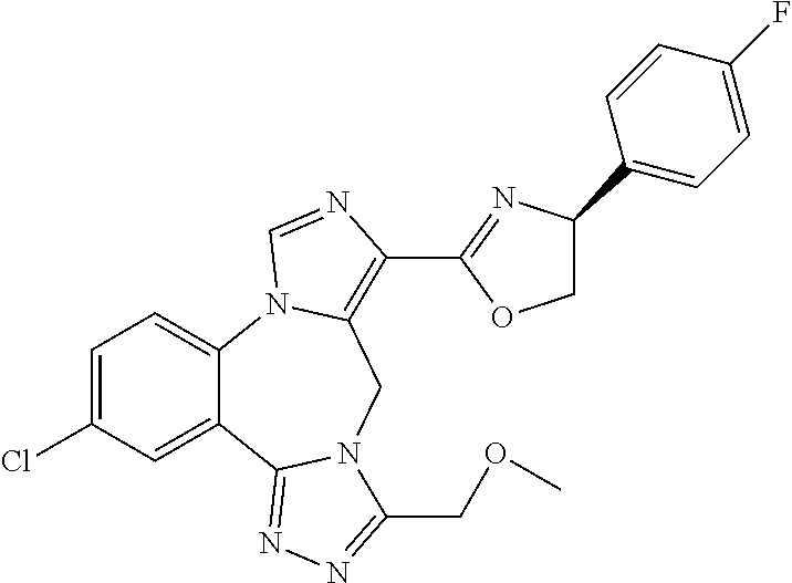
C1=C(Cl)C=C2C(=C1)N1C(=C(C3=NC(C4=CC=C(F)C=C4)CO3)N=C1)CN1C2=NN=C1COC
